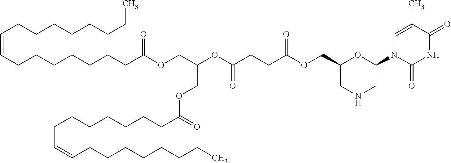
C1=C(C)C(=O)NC(=O)N1C1CNCC(COC(CCC(OC(COC(CCCCCCCC=CCCCCCCCC)=O)COC(CCCCCCCC=CCCCCCCCC)=O)=O)=O)O1
